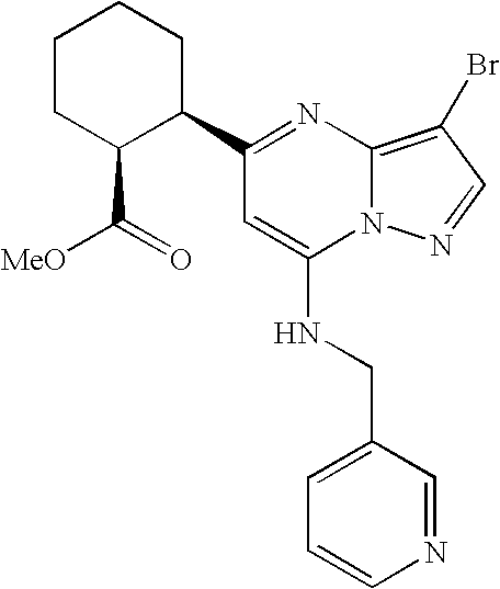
C1(C2=NC3=C(Br)C=NN3C(NCC3=CC=CN=C3)=C2)CCCCC1C([MeO])=O
